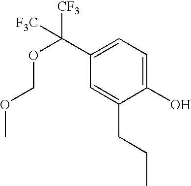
C1(C(OCOC)([CF3])[F3C])=CC=C(O)C(CCC)=C1
